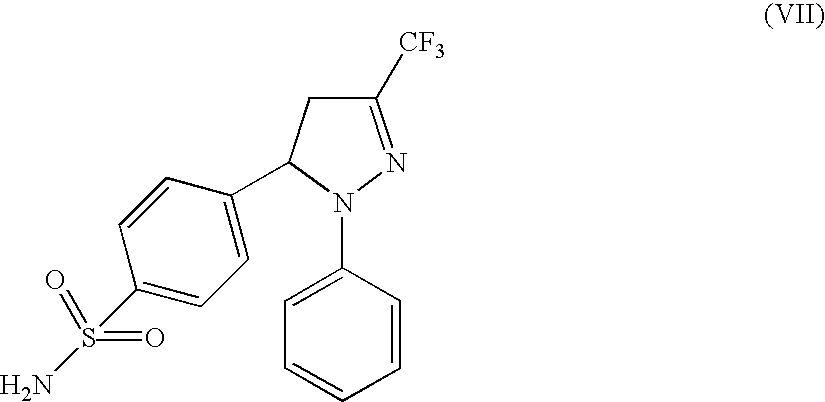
C1=CC(C2CC([CF3])=NN2C2=CC=CC=C2)=CC=C1S(=O)(=O)N
